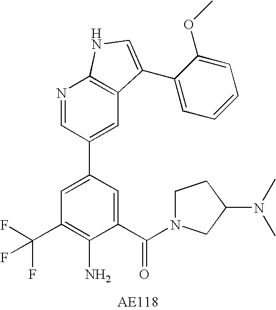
C1(C(N2CCC(N(C)C)C2)=O)=CC(C2=CC3=C(N=C2)NC=C3C2=CC=CC=C2OC)=CC(C(F)(F)F)=C1N
